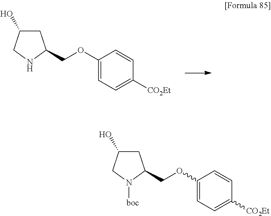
C1C(O)CNC1COC1=CC=C([CO2Et])C=C1.C1C(O)CN([boc])C1COC1=CC=C([CO2Et])C=C1
